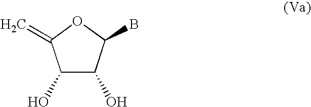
C1(O)C(O)C(B)OC1=C
